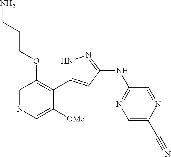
C1=NC=C([OMe])C(C2=CC(NC3=NC=C(C#N)N=C3)=NN2)=C1OCCCN
